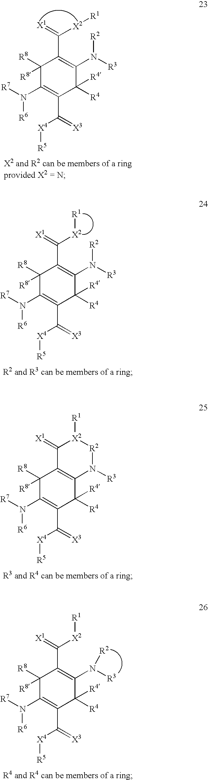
C1([R8])([R8])C(N([R6])[R7])=C(C([X4][R5])=[X3])C([R4])([R4])C(N([R2])[R3])=C1C([X2][R1])=[X1].C1([R8])([R8])C(N([R6])[R7])=C(C([X4][R5])=[X3])C([R4])([R4])C(N([R2])[R3])=C1C([X2][R1])=[X1].C1([R8])([R8])C(N([R6])[R7])=C(C([X4][R5])=[X3])C([R4])([R4])C2=C1C(=[X1])[X2]([R1])[R2]N2[R3].C1([R8])([R8])C(N([R6])[R7])=C(C([X4][R5])=[X3])C([R4])([R4])C(N([R3])[R2])=C1C([X2][R1])=[X1]
